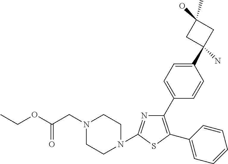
N1=C(N2CCN(CC(OCC)=O)CC2)SC(C2=CC=CC=C2)=C1C1=CC=C(C2(N)CC(O)(C)C2)C=C1
